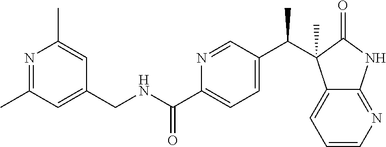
C12=NC=CC=C1C(C(C1=CC=C(C(NCC3=CC(C)=NC(C)=C3)=O)N=C1)C)(C)C(=O)N2
